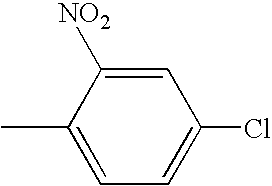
C1(C)=CC=C(Cl)C=C1[NO2]
